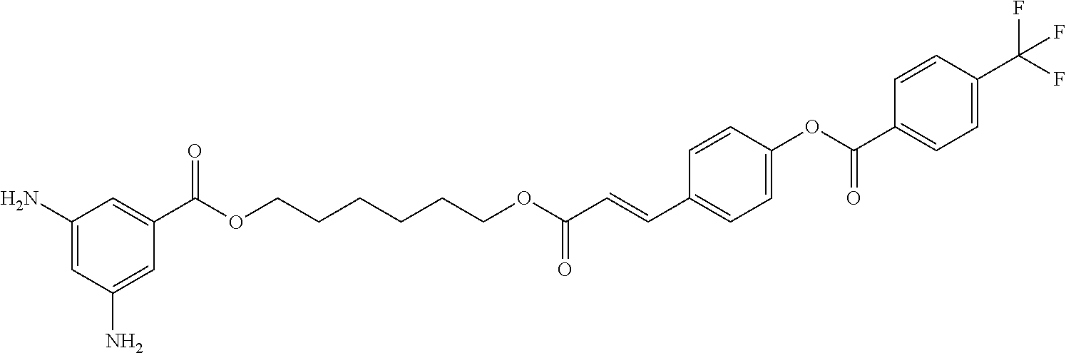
C1(N)=CC(N)=CC(C(OCCCCCCOC(C=CC2=CC=C(OC(=O)C3=CC=C(C(F)(F)F)C=C3)C=C2)=O)=O)=C1
